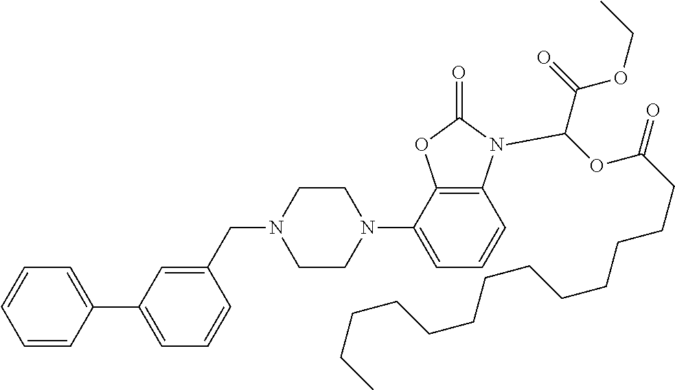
C12=C(C(N3CCN(CC4=CC(C5=CC=CC=C5)=CC=C4)CC3)=CC=C1)OC(=O)N2C(OC(=O)CCCCCCCCCCCCC)C(OCC)=O
